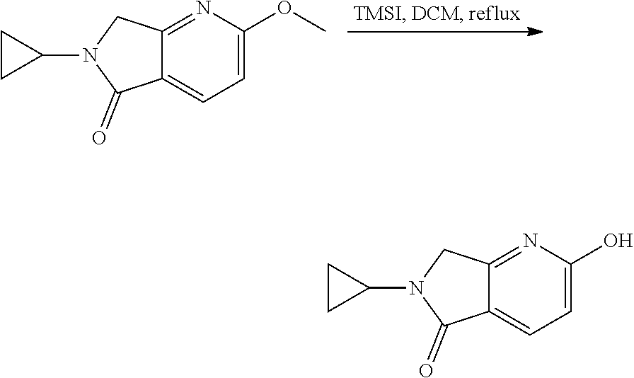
C1=C(OC)N=C2C(=C1)C(=O)N(C1CC1)C2.C1=C(O)N=C2C(=C1)C(=O)N(C1CC1)C2
